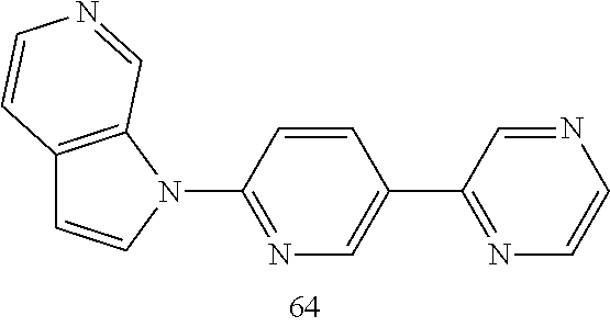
C12=C(N(C3=NC=C(C4=NC=CN=C4)C=C3)C=C1)C=NC=C2
